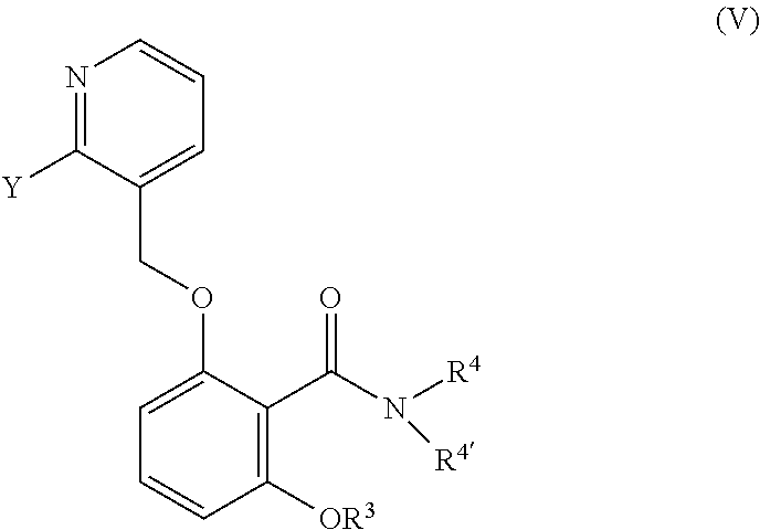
N([R4])([R4])C(C1=C([OR3])C=CC=C1OCC1=CC=CN=C1[Y])=O
